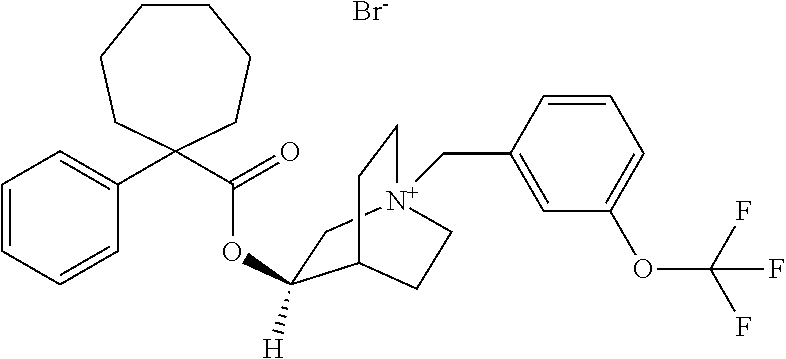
C1CCCC(C(=O)OC2([H])C[N+]3(CC4=CC(OC(F)(F)F)=CC=C4)CCC2CC3)(C2=CC=CC=C2)CC1.[Br-]
